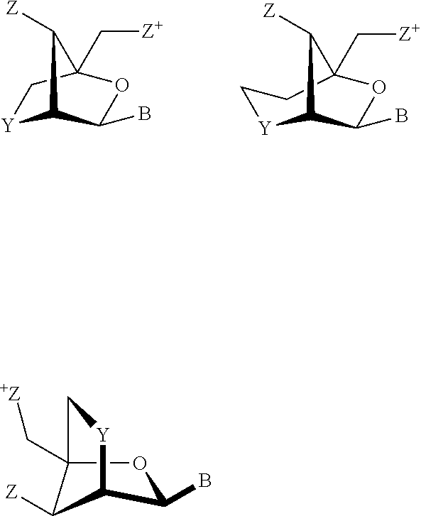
[Y]1C2C(B)OC(C[Z+])(C1)C2[Z].[Y]1CCC2(C[Z+])OC(B)C1C2[Z].C12(C[+Z])OC(B)C(C1[Z])[Y]C2
